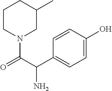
C1=C(C(C(=O)N2CC(C)CCC2)N)C=CC(O)=C1
